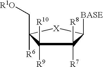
C1([R8])([R7])C([R10])([R9])C(C[R1O])([R6])[X]C1[BASE]
